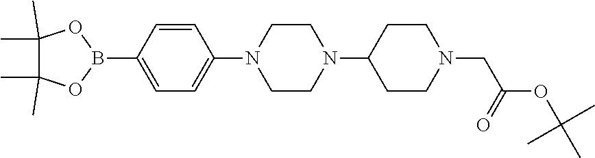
C1(B2OC(C)(C)C(C)(C)O2)=CC=C(N2CCN(C3CCN(CC(OC(C)(C)C)=O)CC3)CC2)C=C1
